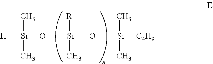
C[Si]([H])(C)O[Si]([R])(C)O[Si](C)(C)[C4H9]
